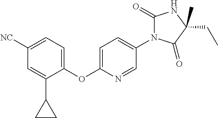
C1([CN])=CC=C(OC2=CC=C(N3C(=O)NC(CC)(C)C3=O)C=N2)C(C2CC2)=C1
